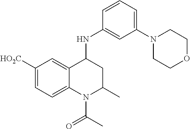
C1=C2C(=CC=C1[HO2C])N(C(C)=O)C(C)CC2NC1=CC(N2CCOCC2)=CC=C1
